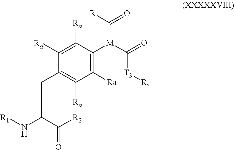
[R1]NC(C([R2])=O)CC1=C([Ra])C([Ra])=C([M](C(=O)[T3][R])C([R])=O)C([Ra])=C1[Ra]
